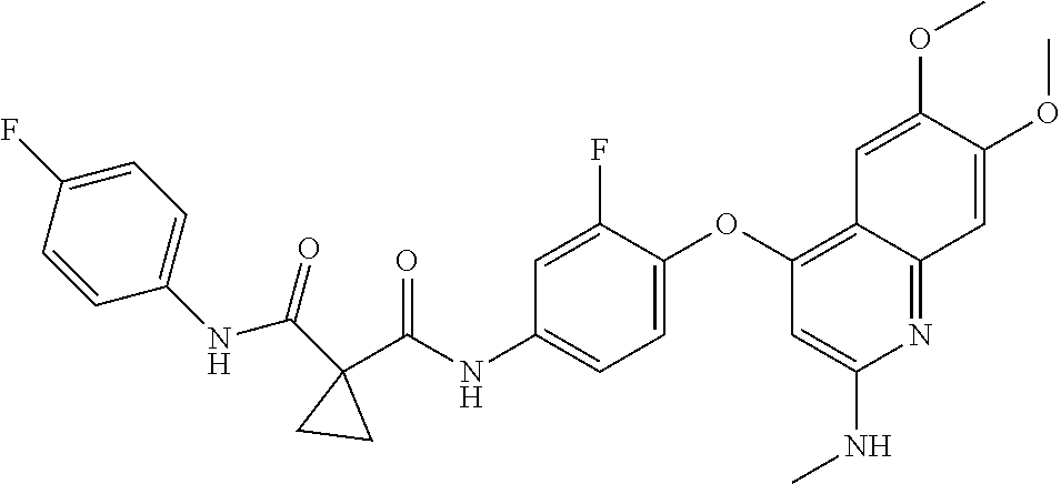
C1=CC(NC(C2(C(NC3=CC=C(OC4=C5C(=NC(NC)=C4)C=C(OC)C(OC)=C5)C(F)=C3)=O)CC2)=O)=CC=C1F
